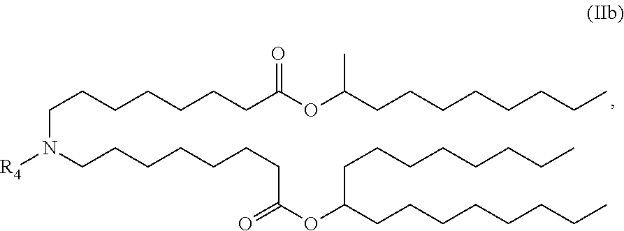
C(CCCCCCC(OC(CCCCCCCC)C)=O)N([R4])CCCCCCCC(OC(CCCCCCCC)CCCCCCCC)=O
